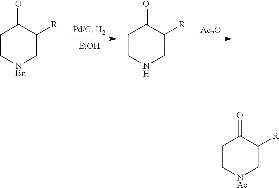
[EtOH].[Ac2O].C1CNCC([R])C1=O.C1C[NBn]CC([R])C1=O.C1C[NAc]CC([R])C1=O
